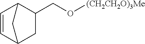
C1(CO[(CH2CH2O)3Me])C2C=CC(C1)C2
